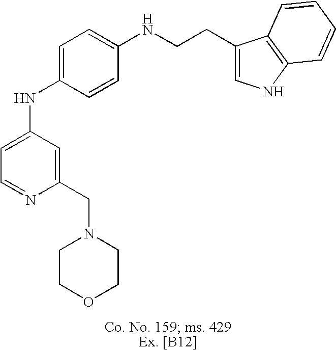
C1=C(NC2=CC=C(NCCC3=CNC4=C3C=CC=C4)C=C2)C=C(CN2CCOCC2)N=C1
